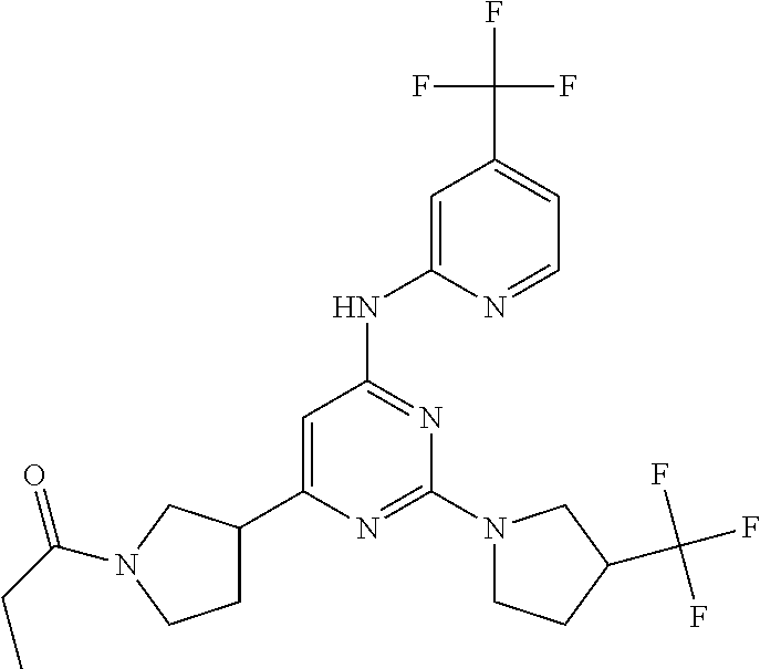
C1=C(NC2=NC(N3CCC(C(F)(F)F)C3)=NC(C3CCN(C(CC)=O)C3)=C2)N=CC=C1C(F)(F)F
